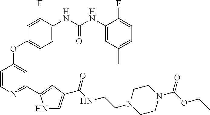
C1=C(NC(NC2=CC(C)=CC=C2F)=O)C(F)=CC(OC2=CC(C3=CC(C(NCCN4CCN(C(=O)OCC)CC4)=O)=CN3)=NC=C2)=C1
